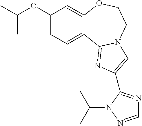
C1(OC(C)C)=CC=C2C(=C1)OCCN1C2=NC(C2=NC=NN2C(C)C)=C1
